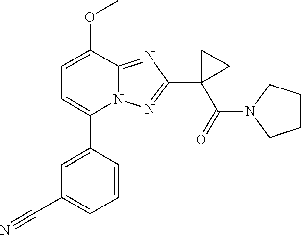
C1=C(OC)C2=NC(C3(C(=O)N4CCCC4)CC3)=NN2C(C2=CC(C#N)=CC=C2)=C1
